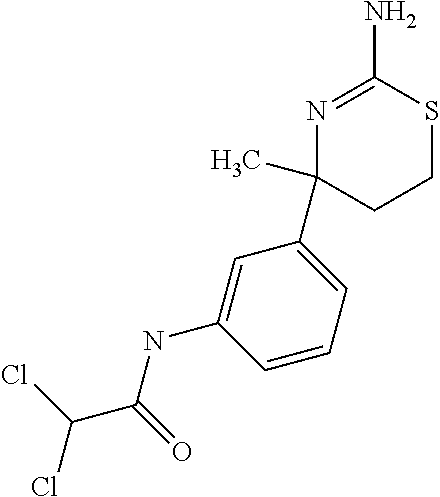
ClC(Cl)C(=O)NC1=CC(C2(C)CCSC(N)=N2)=CC=C1
